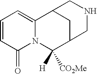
C1=CC=C2N(C1=O)C([H])([CO2Me])C1CC2CNC1
